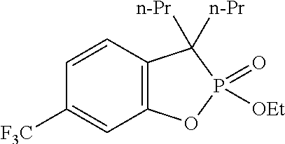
C1=CC2=C(C=C1[F3C])OP(=O)([OEt])C2([n-Pr])[n-Pr]
